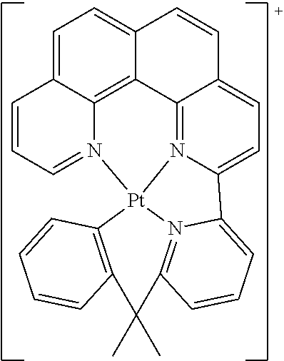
C1=C2C3=C4C(=C1)C=CC1=CC=C5N(=C41)[Pt]1(N3=CC=C2)N2=C(C=CC=C52)C(C)(C)C2=C1C=CC=C2
